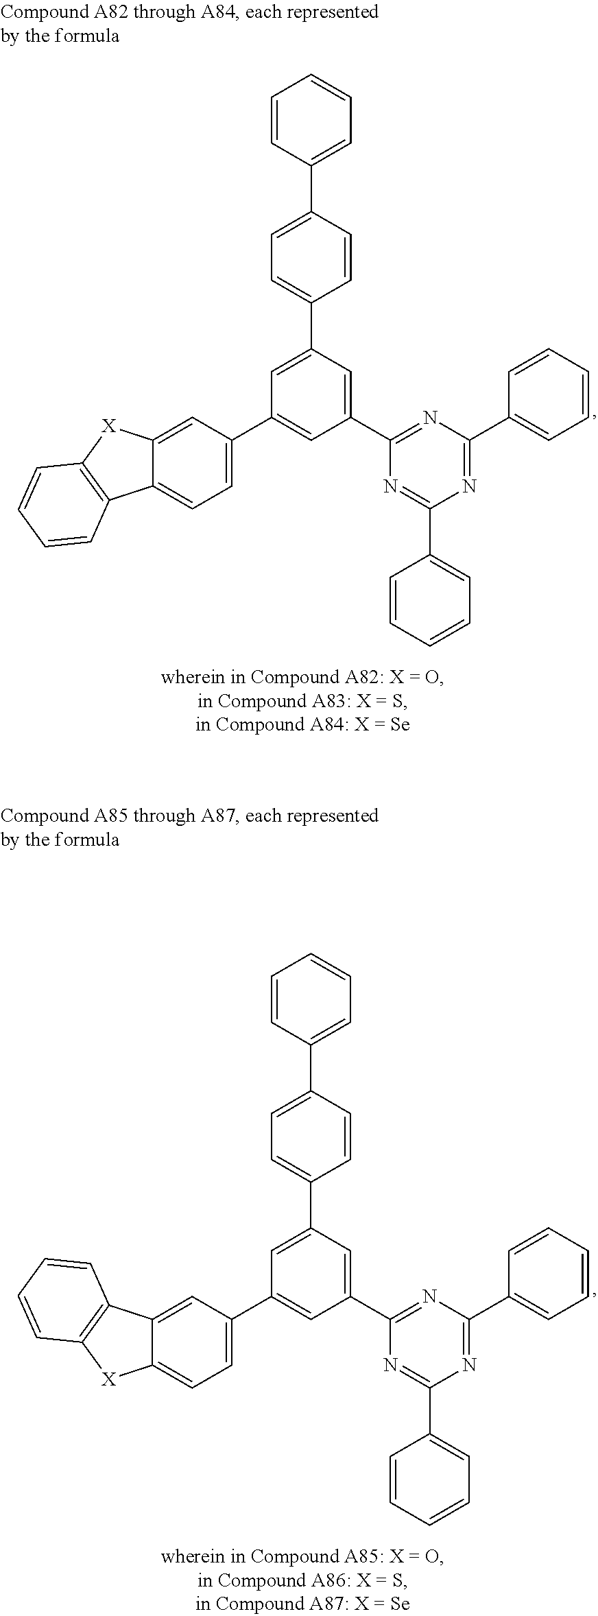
C1=C(C2=CC(C3=NC(C4=CC=CC=C4)=NC(C4=CC=CC=C4)=N3)=CC(C3=CC=C(C4=CC=CC=C4)C=C3)=C2)C=C2C(=C1)C1=C([X]2)C=CC=C1.C1=C(C2=CC(C3=NC(C4=CC=CC=C4)=NC(C4=CC=CC=C4)=N3)=CC(C3=CC=C(C4=CC=CC=C4)C=C3)=C2)C=C2C(=C1)[X]C1=C2C=CC=C1
